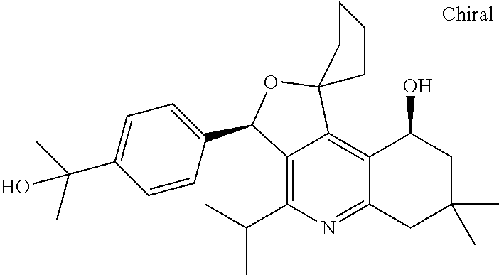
C12=C(C(C)C)N=C3C(=C1C1(OC2C2=CC=C(C(C)(C)O)C=C2)CCCC1)C(O)CC(C)(C)C3
